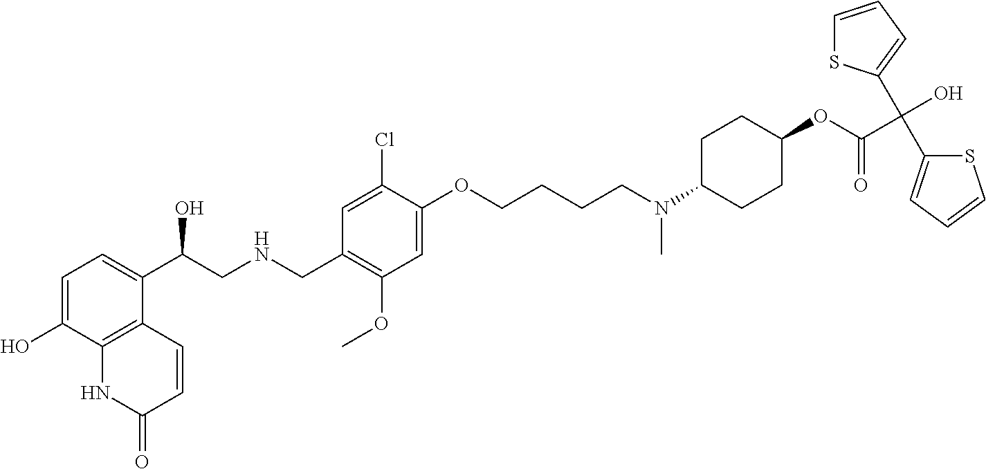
C1=C(O)C2=C(C(C(CNCC3=C(OC)C=C(OCCCCN(C4CCC(OC(C(O)(C5=CC=CS5)C5=CC=CS5)=O)CC4)C)C(Cl)=C3)O)=C1)C=CC(=O)N2
